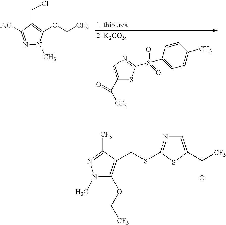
N1=C([F3C])C(CCl)=C(OC[CF3])N1C.C1=CC(S(=O)(=O)C2=NC=C(C([CF3])=O)S2)=CC=C1C.N1(C)C(OC[CF3])=C(CSC2=NC=C(C([CF3])=O)S2)C([CF3])=N1
